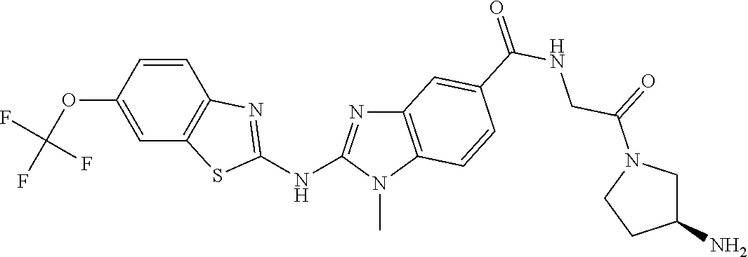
C1(OC(F)(F)F)=CC2=C(C=C1)N=C(NC1=NC3=C(N1C)C=CC(C(NCC(=O)N1CC(N)CC1)=O)=C3)S2
